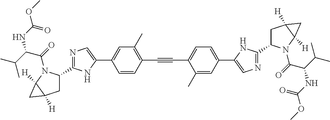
C1=CC(C#CC2=CC=C(C3=CN=C(C4CC5([H])C([H])(N4C(=O)C(C(C)C)NC(OC)=O)C5)N3)C=C2C)=C(C)C=C1C1=CN=C(C2CC3([H])C([H])(N2C(=O)C(C(C)C)NC(OC)=O)C3)N1
